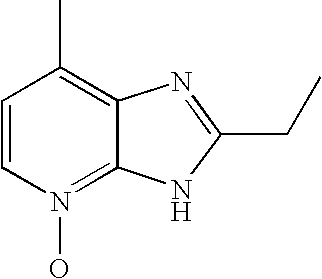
C1=CN(O)=C2C(=C1C)N=C(CC)N2
